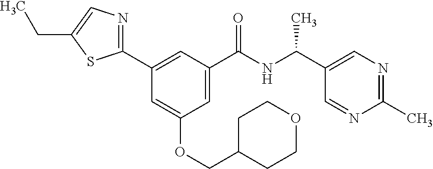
C1(C)=NC=C(C(NC(C2=CC(OCC3CCOCC3)=CC(C3=NC=C(CC)S3)=C2)=O)C)C=N1
